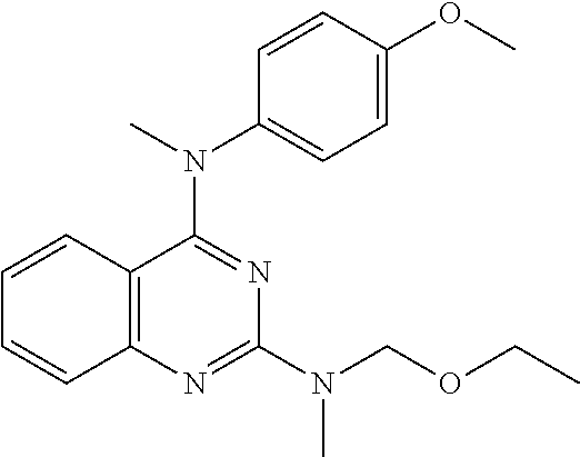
C12=C(N=C(N(COCC)C)N=C1N(C)C1=CC=C(OC)C=C1)C=CC=C2
